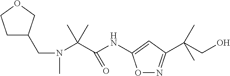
O1N=C(C(CO)(C)C)C=C1NC(C(N(CC1CCOC1)C)(C)C)=O
